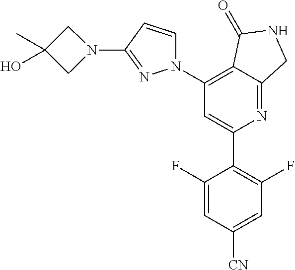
C1(C2=C(F)C=C([CN])C=C2F)=CC(N2C=CC(N3CC(C)(O)C3)=N2)=C2C(=N1)CNC2=O
